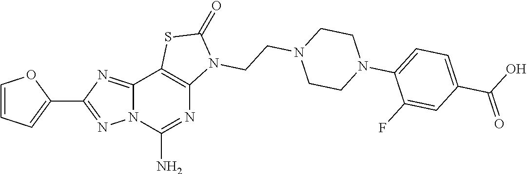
C12=NC(C3=CC=CO3)=NN1C(N)=NC1=C2SC(=O)N1CCN1CCN(C2=CC=C(C(O)=O)C=C2F)CC1
